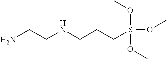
NCCNCCC[Si](OC)(OC)OC
